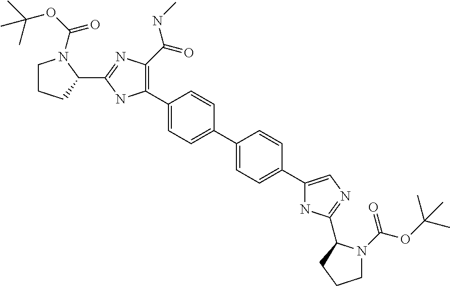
C1(C2=C(C(=O)NC)N=C(C3N(C(OC(C)(C)C)=O)CCC3)N2)=CC=C(C2=CC=C(C3=CN=C(C4N(C(=O)OC(C)(C)C)CCC4)N3)C=C2)C=C1
